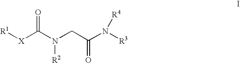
[R1][X]C(N(CC(N([R3])[R4])=O)[R2])=O
